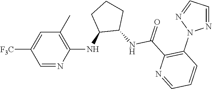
C1(C)=C(NC2C(NC(C3=C(N4N=CC=N4)C=CC=N3)=O)CCC2)N=CC([F3C])=C1
